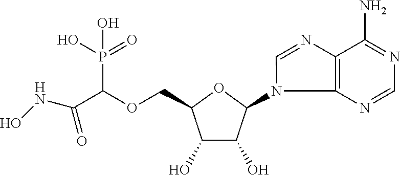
C1(O)C(O)C(N2C3=C(N=C2)C(N)=NC=N3)OC1COC(C(NO)=O)P(=O)(O)O
